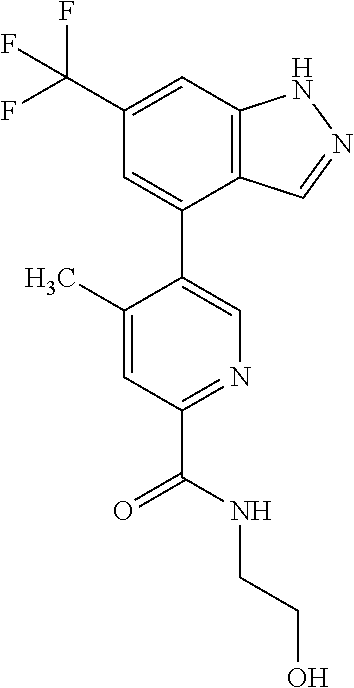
C12=C(C=C(C(F)(F)F)C=C1C1=CN=C(C(NCCO)=O)C=C1C)NN=C2
